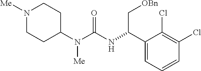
N1([Me])CCC(N(C(=O)NC(C2=CC=CC(Cl)=C2Cl)C[OBn])[Me])CC1
